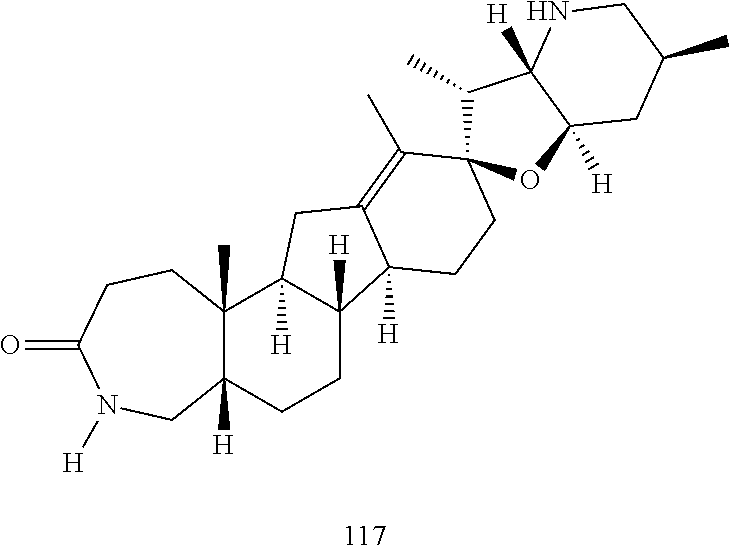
C12([H])C(C)(CCC(=O)N([H])C1)C1([H])C([H])(CC2)C2([H])C(=C(C)C3(CC2)C(C)C2([H])C([H])(O3)CC(C)CN2)C1
